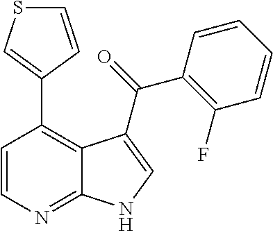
C1=CN=C2C(=C1C1=CSC=C1)C(C(=O)C1=C(F)C=CC=C1)=CN2
